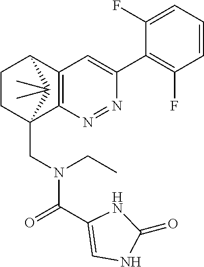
N1=NC2=C(C=C1C1=C(F)C=CC=C1F)C1CCC2(CN(C(=O)C2=CNC(=O)N2)CC)C1(C)C
